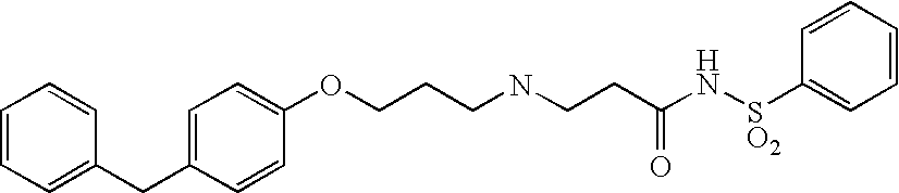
C1=CC=C(CC2=CC=C(OCCCNCCC(N[SO2]C3=CC=CC=C3)=O)C=C2)C=C1
